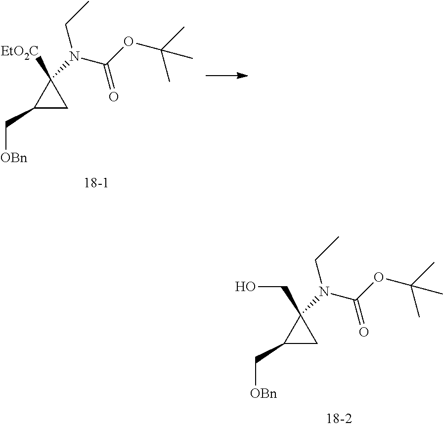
C1(C[OBn])CC1([EtO2C])N(CC)C(=O)OC(C)(C)C.C1(C[OBn])CC1(CO)N(CC)C(=O)OC(C)(C)C
